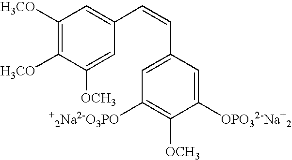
C1([H3CO])=C([H3CO])C([OCH3])=CC(C=CC2=CC([+2Na2-O3PO])=C([OCH3])C([OPO32-Na+2])=C2)=C1
